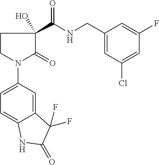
C1CN(C2=CC=C3C(=C2)C(F)(F)C(=O)N3)C(=O)C1(C(=O)NCC1=CC(Cl)=CC(F)=C1)O
